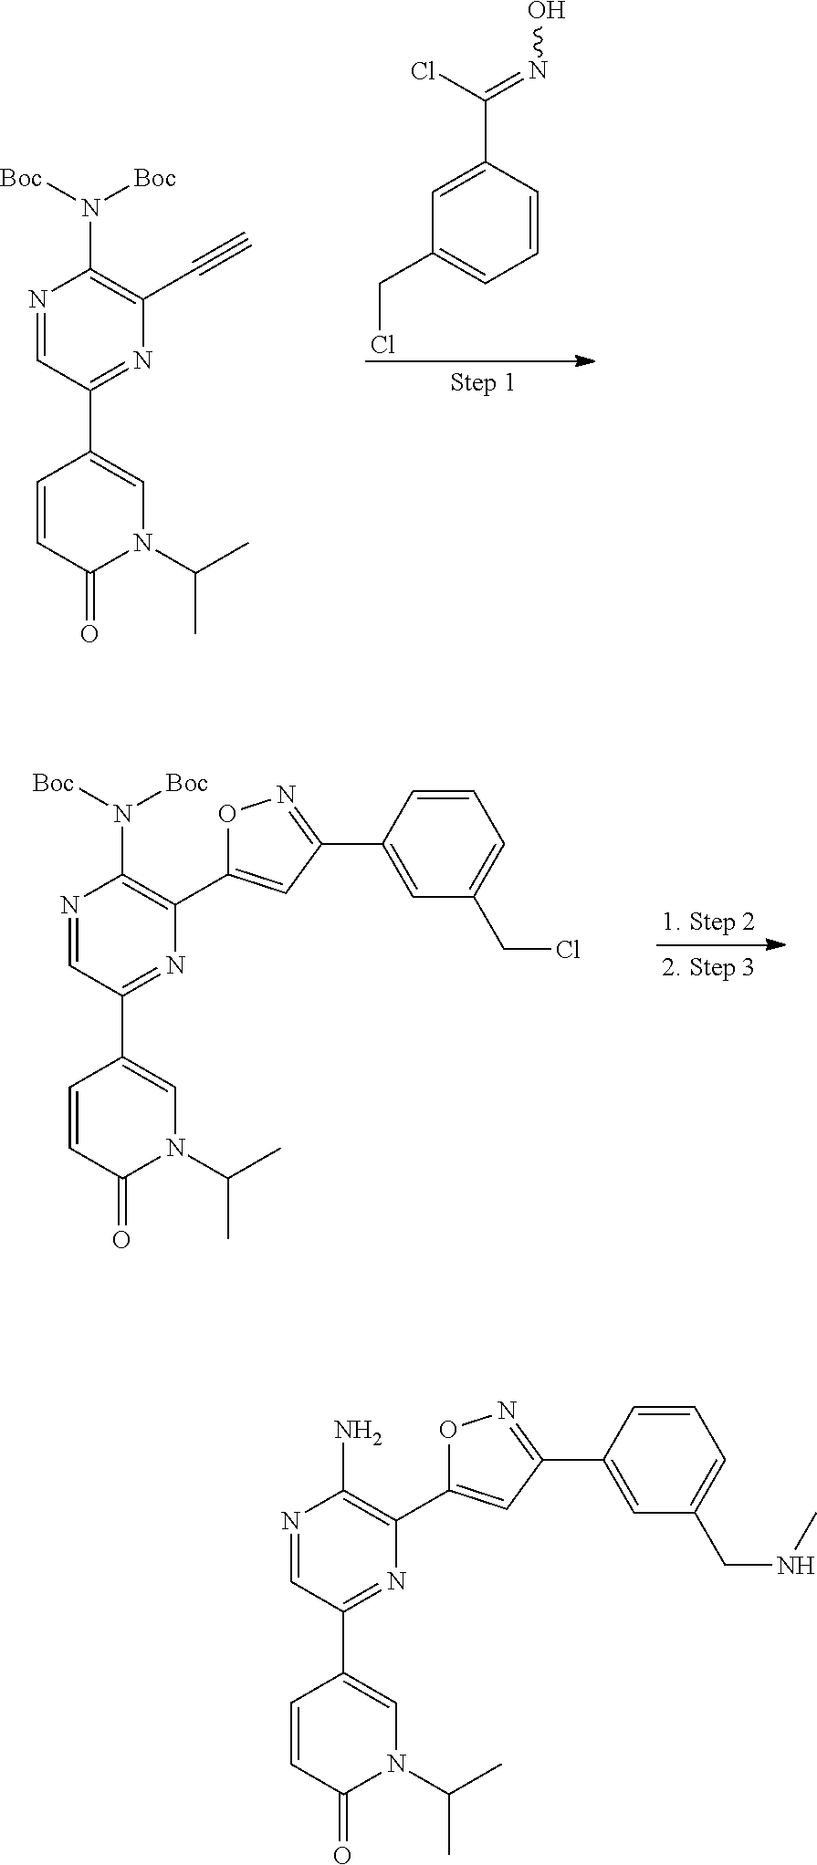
N1=CC(C2=CN(C(C)C)C(=O)C=C2)=NC(C2=CC(C3=CC(CNC)=CC=C3)=NO2)=C1N.N1=CC(C2=CN(C(C)C)C(=O)C=C2)=NC(C#C)=C1N([Boc])[Boc].C1=CC(C(Cl)=NO)=CC(CCl)=C1.N1=CC(C2=CN(C(C)C)C(=O)C=C2)=NC(C2=CC(C3=CC(CCl)=CC=C3)=NO2)=C1N([Boc])[Boc]
